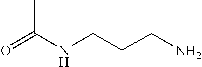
O=C(NCCCN)C
